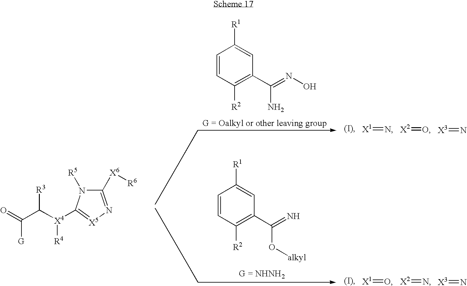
C1=CC([R2])=C(C(=N)O[alkyl])C=C1[R1].C1=CC([R2])=C(C(=NO)N)C=C1[R1].C1([X6][R6])=N[X5]=C([X4](C(C(=O)[G])[R3])[R4])N1[R5].[X1]=N.[X2]=O.[X3]=N.[X1]=O.[X2]=N.[X3]=N
